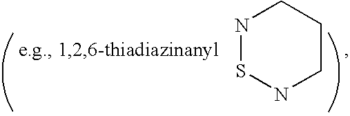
N1SNCCC1
